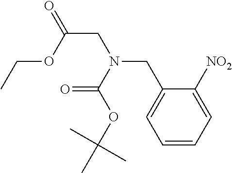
C1=CC=C([NO2])C(CN(C(=O)OC(C)(C)C)CC(OCC)=O)=C1
